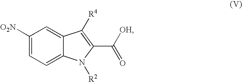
C1([O2N])=CC=C2C(=C1)C([R4])=C(C(=O)[OH])N2[R2]
